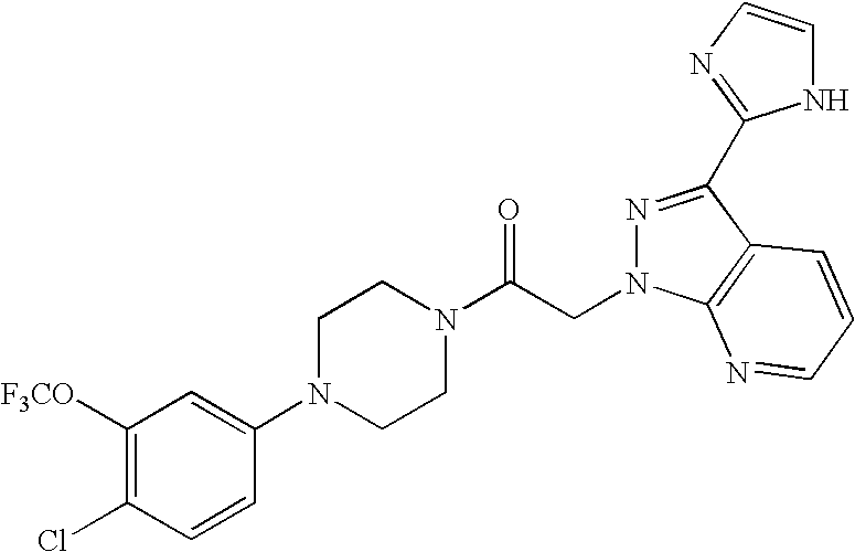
C1([F3CO])=C(Cl)C=CC(N2CCN(C(CN3N=C(C4=NC=CN4)C4=C3N=CC=C4)=O)CC2)=C1
